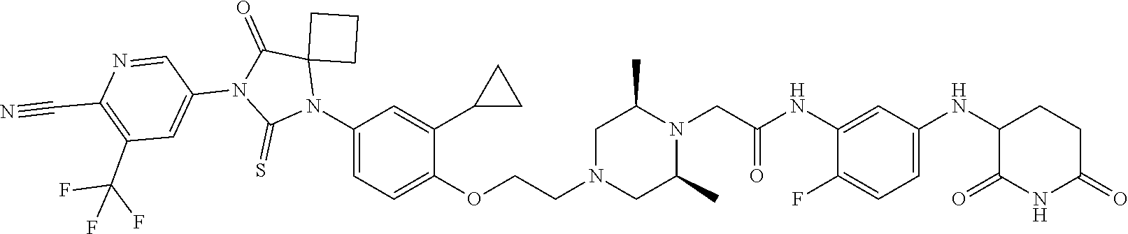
C1(F)=CC=C(NC2C(=O)NC(=O)CC2)C=C1NC(CN1C(C)CN(CCOC2=CC=C(N3C4(C(=O)N(C5=CC(C(F)(F)F)=C(C#N)N=C5)C3=S)CCC4)C=C2C2CC2)CC1C)=O
